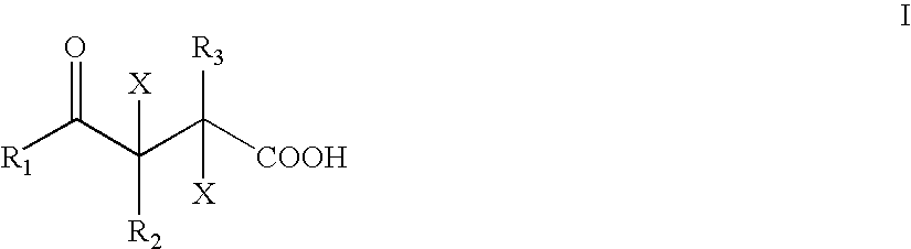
[R1]C(C(C([COOH])([R3])[X])([R2])[X])=O
